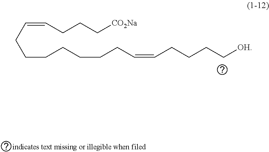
C(CCCCCC=CCCCC[OH])CC=CCCC[CO2Na]
